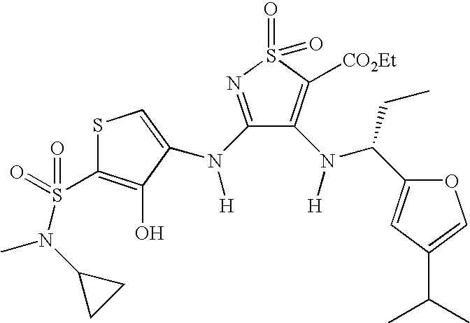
S1C(S(=O)(=O)N(C)C2CC2)=C(O)C(N(C2=NS(=O)(=O)C([CO2Et])=C2N([H])C(CC)C2=CC(C(C)C)=CO2)[H])=C1
